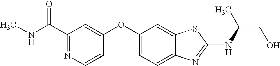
N1=C(C(=O)NC)C=C(OC2=CC=C3C(=C2)SC(NC(CO)C)=N3)C=C1
